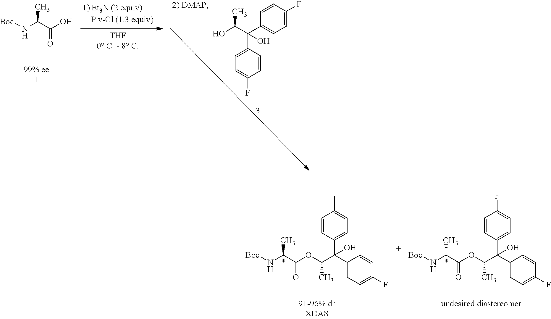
[Boc]NC(C(O)=O)C.OC(C(C1=CC=C(F)C=C1)(C1=CC=C(F)C=C1)O)C.[Boc]NC(C(OC(C(C1=CC=C(F)C=C1)(C1=CC=C(C)C=C1)O)C)=O)C.[Boc]NC(C(OC(C(C1=CC=C(F)C=C1)(C1=CC=C(F)C=C1)O)C)=O)C
